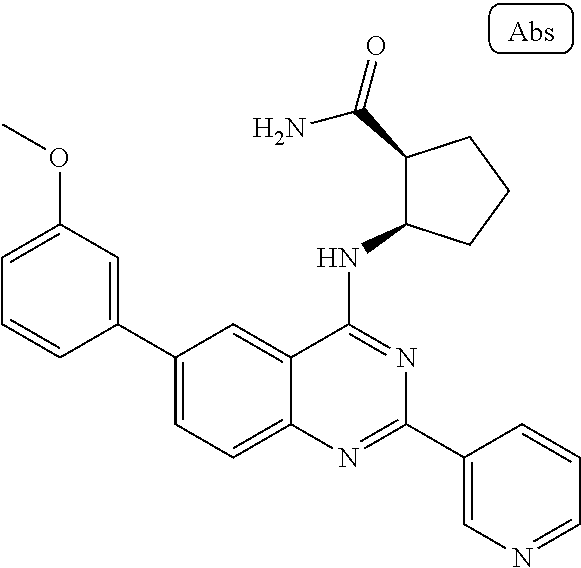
C1(C2=CC(OC)=CC=C2)=CC=C2C(=C1)C(NC1C(C(=O)N)CCC1)=NC(C1=CN=CC=C1)=N2
